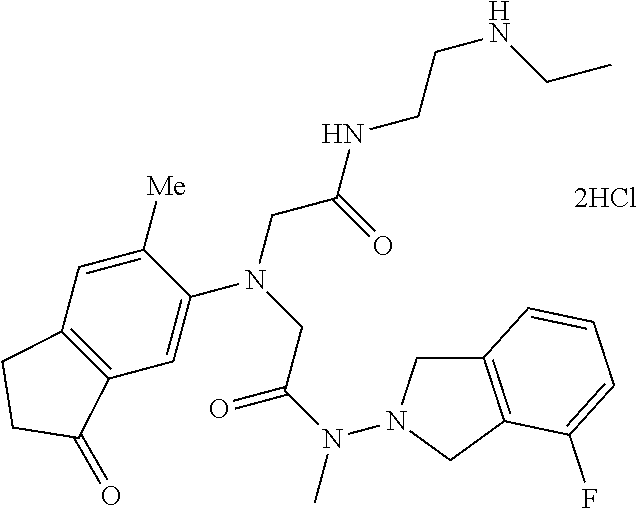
[2HCl].N(C)(C(=O)CN(CC(=O)NCCNCC)C1=CC2=C(C=C1[Me])CCC2=O)N1CC2=C(C1)C(F)=CC=C2
